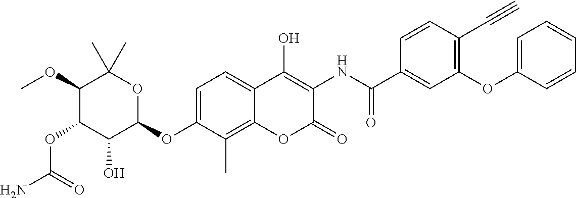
NC(=O)OC1C(O)C(OC2=CC=C3C(=C2C)OC(=O)C(NC(=O)C2=CC(OC4=CC=CC=C4)=C(C#C)C=C2)=C3O)OC(C)(C)C1OC
